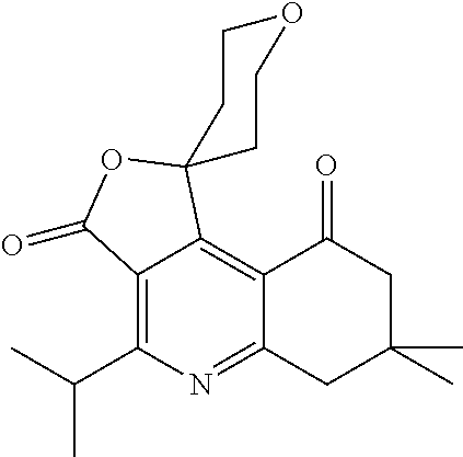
C12=C(C(C)C)N=C3C(=C1C1(OC2=O)CCOCC1)C(=O)CC(C)(C)C3
